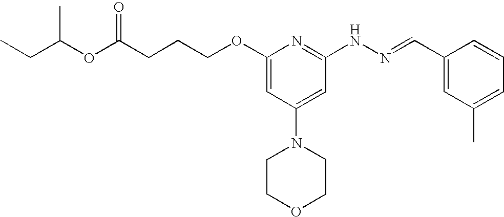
C(CCOC1=CC(N2CCOCC2)=CC(NN=CC2=CC(C)=CC=C2)=N1)C(OC(CC)C)=O
